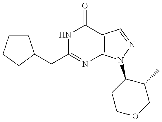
C(C1=NC2=C(C(=O)N1)C=NN2C1CCOCC1C)C1CCCC1
